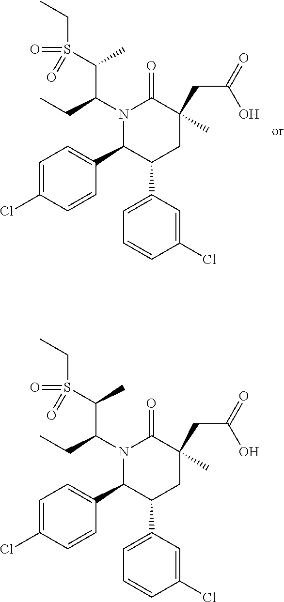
N1(C(C(S(=O)(CC)=O)C)CC)C(C2=CC=C(Cl)C=C2)C(C2=CC=CC(Cl)=C2)CC(C)(CC(=O)O)C1=O.N1(C(C(S(=O)(CC)=O)C)CC)C(C2=CC=C(Cl)C=C2)C(C2=CC=CC(Cl)=C2)CC(C)(CC(=O)O)C1=O
